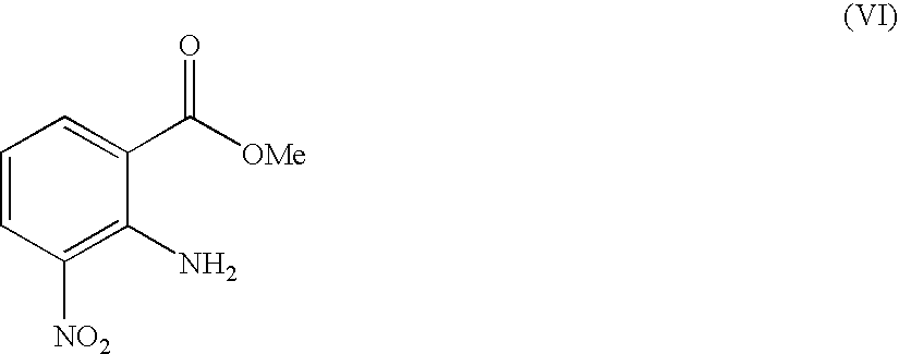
C1=CC([NO2])=C(N)C(C([OMe])=O)=C1
